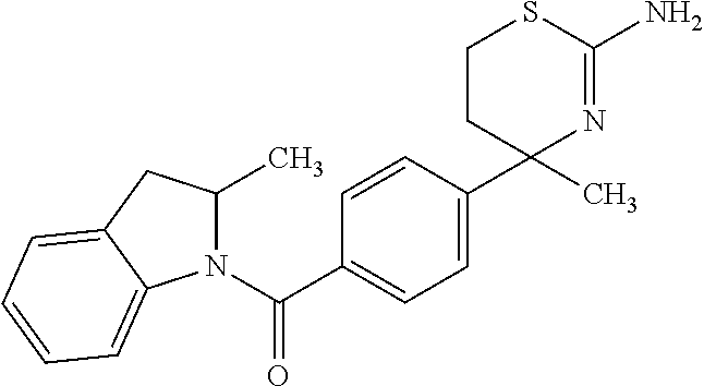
C1=CC(C2(C)N=C(N)SCC2)=CC=C1C(N1C(C)CC2=CC=CC=C12)=O
